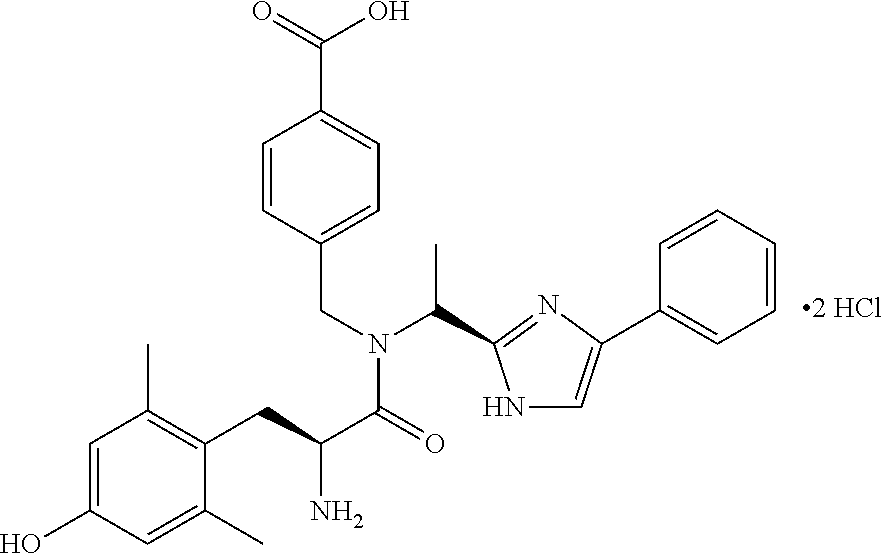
C1=CC(CN(C(C2=NC(C3=CC=CC=C3)=CN2)C)C(=O)C(N)CC2=C(C)C=C(O)C=C2C)=CC=C1C(=O)O
